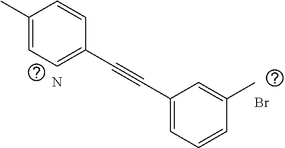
C1(C)=CC=C(C#CC2=CC=CC(C)=C2)C=C1.N.Br
